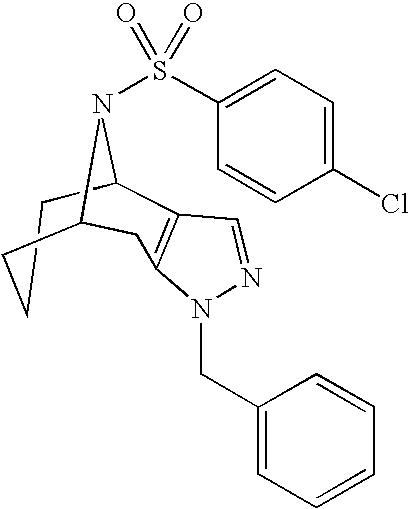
C1CCC2CC3=C(C1N2S(=O)(=O)C1=CC=C(Cl)C=C1)C=NN3CC1=CC=CC=C1
